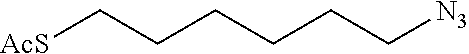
[AcS]CCCCCC[N3]
